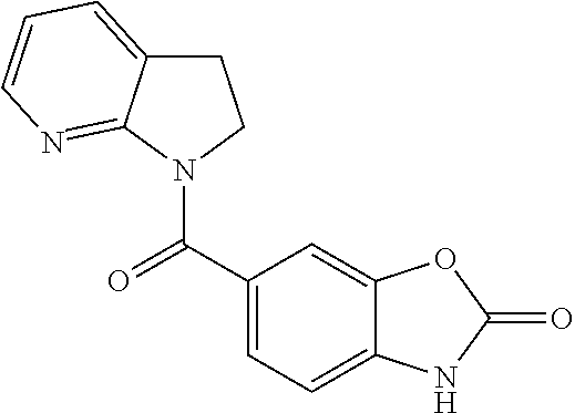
C1(C(N2CCC3=CC=CN=C23)=O)=CC=C2C(=C1)OC(=O)N2
